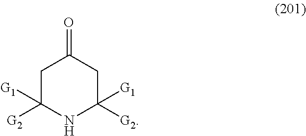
C1C([G2])([G1])NC([G2])([G1])CC1=O
